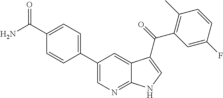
C1(C2=CN=C3C(=C2)C(C(C2=C(C)C=CC(F)=C2)=O)=CN3)=CC=C(C(N)=O)C=C1
